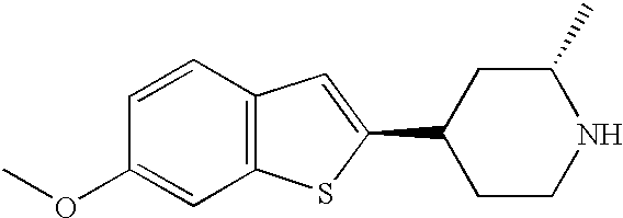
C12=C(C=CC(OC)=C1)C=C(C1CCNC(C)C1)S2
